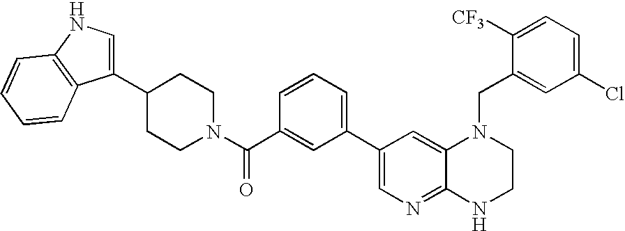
C1(C2=CNC3=C2C=CC=C3)CCN(C(C2=CC(C3=CN=C4C(=C3)N(CC3=CC(Cl)=CC=C3[CF3])CCN4)=CC=C2)=O)CC1
